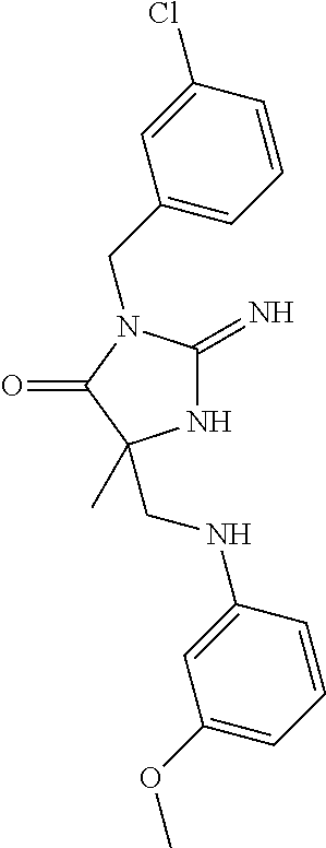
N1C(=N)N(CC2=CC=CC(Cl)=C2)C(=O)C1(C)CNC1=CC(OC)=CC=C1
